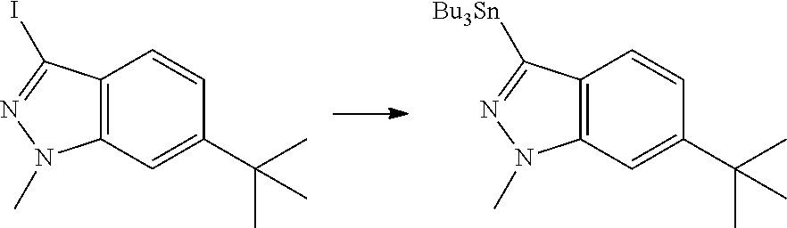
C12=C(C=C(C(C)(C)C)C=C1)N(C)N=C2I.C12=C(C=C(C(C)(C)C)C=C1)N(C)N=C2[Bu3Sn]
